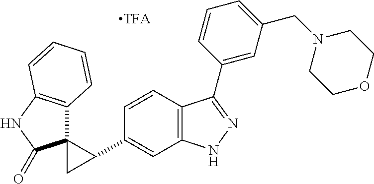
C1=CC2=C(C=C1C1C3(C4=C(NC3=O)C=CC=C4)C1)NN=C2C1=CC(CN2CCOCC2)=CC=C1
